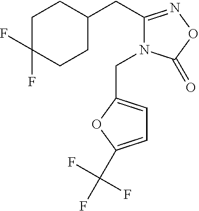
C1C(F)(F)CCC(CC2=NOC(=O)N2CC2=CC=C(C(F)(F)F)O2)C1
